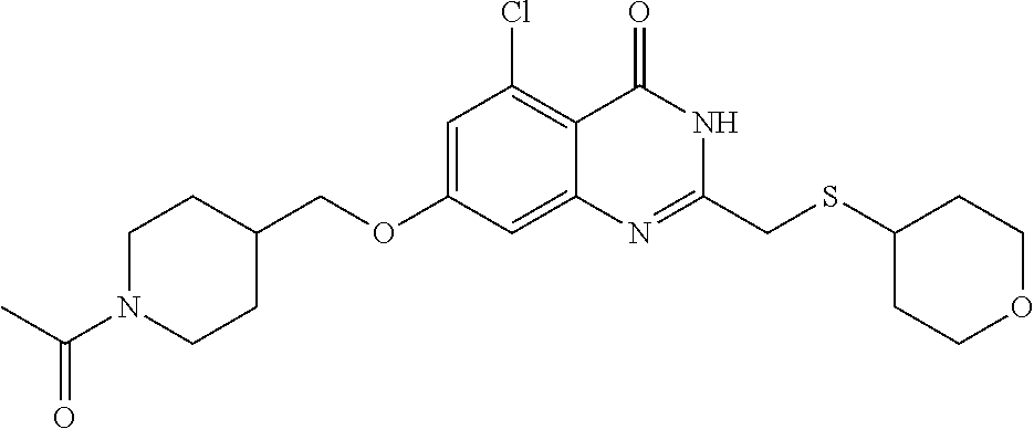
C1=C(OCC2CCN(C(C)=O)CC2)C=C2C(=C1Cl)C(=O)NC(CSC1CCOCC1)=N2
